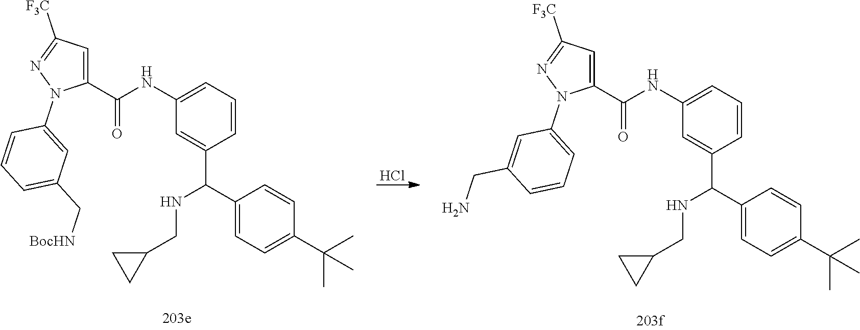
Cl.C1(C(C2=CC(NC(C3=CC([F3C])=NN3C3=CC(C[BocHN])=CC=C3)=O)=CC=C2)NCC2CC2)=CC=C(C(C)(C)C)C=C1.C1(C(C2=CC(NC(C3=CC([F3C])=NN3C3=CC=CC(CN)=C3)=O)=CC=C2)NCC2CC2)=CC=C(C(C)(C)C)C=C1
